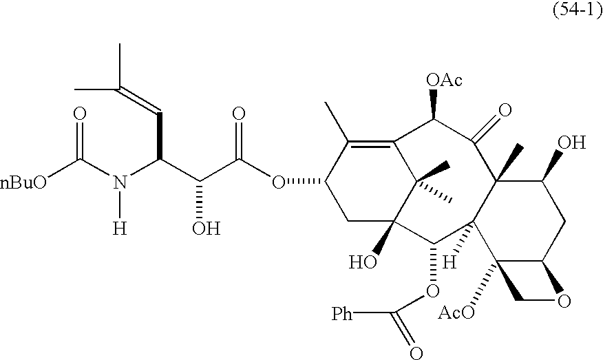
N(C(C(C(OC1CC2(O)C(C)(C)C(=C1C)C([OAc])C(=O)C1(C)C([H])(C2OC([Ph])=O)C2([AcO])C(CC1O)OC2)=O)O)C=C(C)C)([H])C([nBuO])=O
